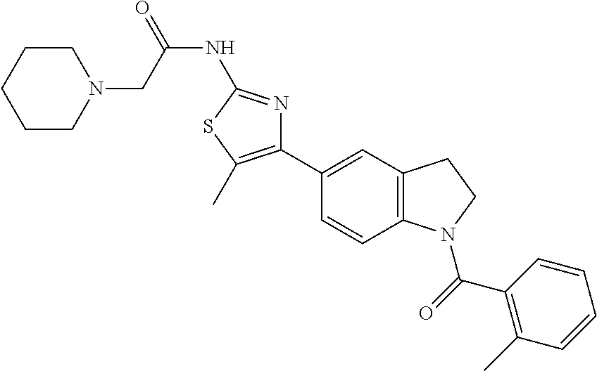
C1(C2=CC3=C(C=C2)N(C(=O)C2=C(C)C=CC=C2)CC3)=C(C)SC(NC(=O)CN2CCCCC2)=N1
